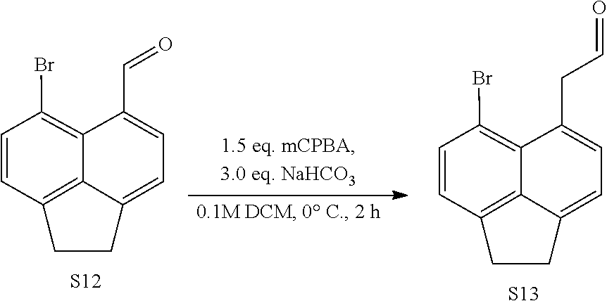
C1(C=O)=CC=C2CCC3=C2C1=C(Br)C=C3.[S12].C1(CC=O)=CC=C2CCC3=C2C1=C(Br)C=C3.[S13]
